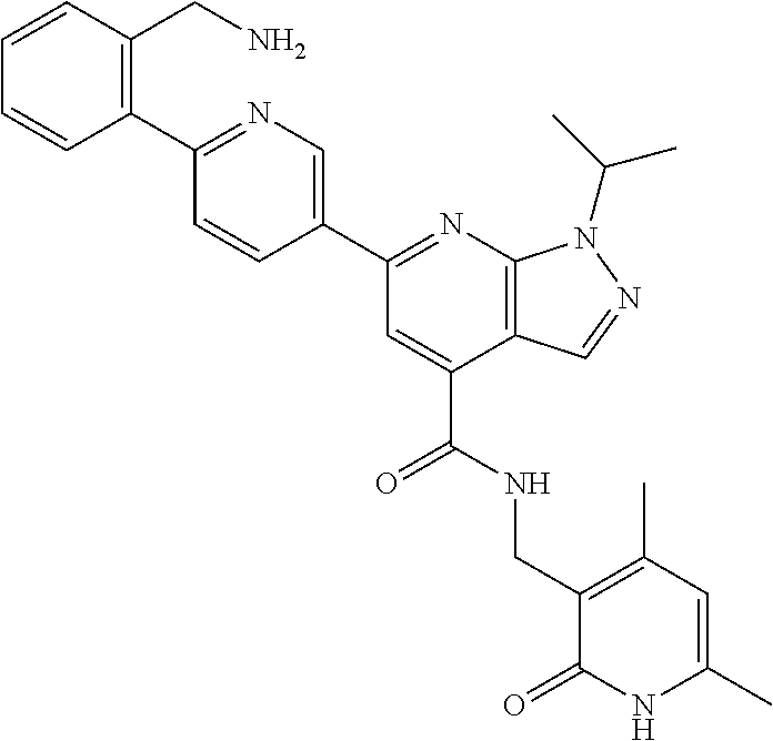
C12=C(N=C(C3=CN=C(C4=C(CN)C=CC=C4)C=C3)C=C1C(=O)NCC1=C(C)C=C(C)NC1=O)N(C(C)C)N=C2
